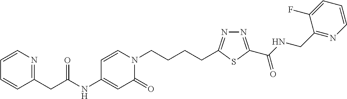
C1(NC(CC2=NC=CC=C2)=O)=CC(=O)N(CCCCC2=NN=C(C(NCC3=NC=CC=C3F)=O)S2)C=C1
